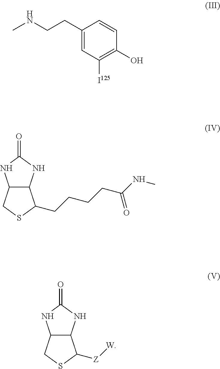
C1(CCNC)=CC([I125])=C(O)C=C1.C(CCCC(NC)=O)C1C2C(CS1)NC(=O)N2.[Z]([W])C1C2C(CS1)NC(=O)N2
